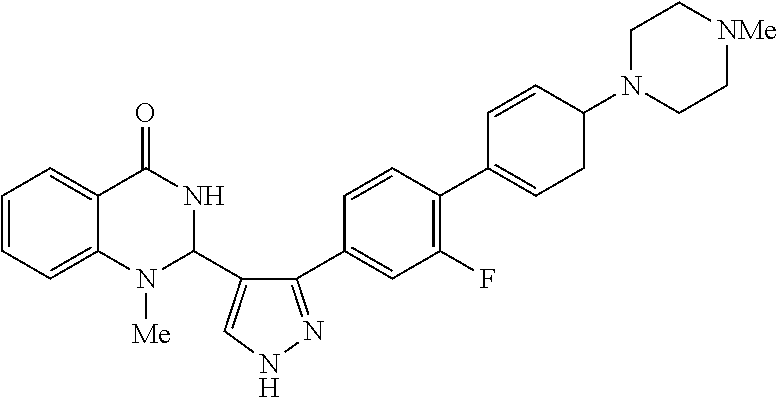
C1=CC=C2C(=C1)C(=O)NC(C1=CNN=C1C1=CC(F)=C(C3=CCC(N4CC[NMe]CC4)C=C3)C=C1)N2[Me]
